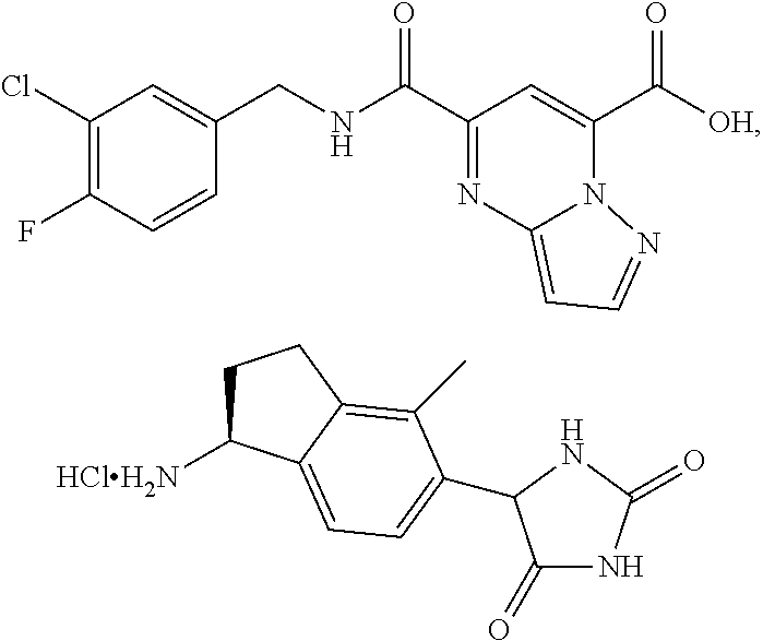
C1(Cl)=C(F)C=CC(CNC(C2=NC3=CC=NN3C(C([OH])=O)=C2)=O)=C1.C1C([HClH2N])C2=CC=C(C3C(=O)NC(=O)N3)C(C)=C2C1
